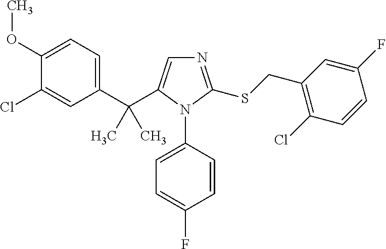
C1(C(C2=CN=C(SCC3=C(Cl)C=CC(F)=C3)N2C2=CC=C(F)C=C2)(C)C)=CC=C(OC)C(Cl)=C1
